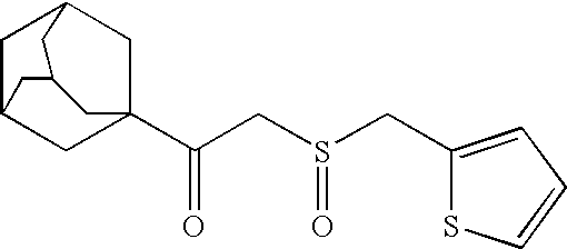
C1C2CC3(C(CS(CC4=CC=CS4)=O)=O)CC1CC(C2)C3
